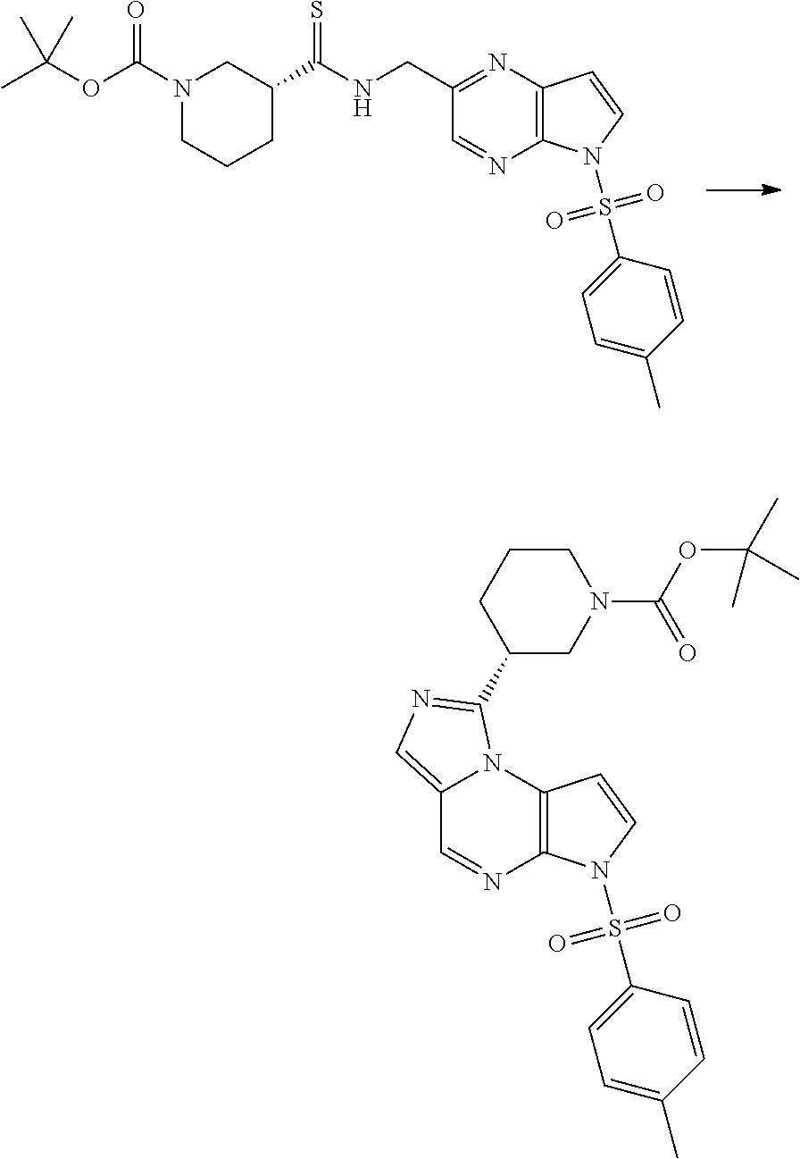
C1(CNC(=S)C2CCCN(C(=O)OC(C)(C)C)C2)=NC2=C(N=C1)N(S(=O)(=O)C1=CC=C(C)C=C1)C=C2.C12=CN=C(C3CN(C(=O)OC(C)(C)C)CCC3)N1C1=C(N=C2)N(S(=O)(=O)C2=CC=C(C)C=C2)C=C1
